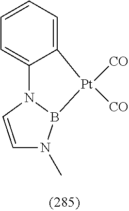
C1=CC=C2C(=C1)N1C=CN(C)B1[Pt]2([CO])[CO]
